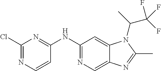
C1(NC2=NC(Cl)=NC=C2)=NC=C2C(=C1)N(C(C)C(F)(F)F)C(C)=N2
